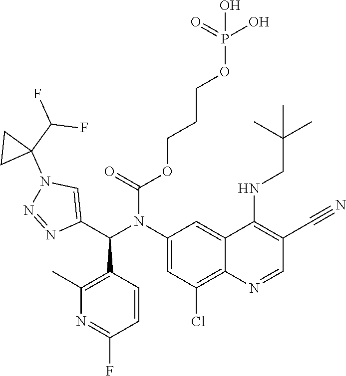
O(CCCOP(O)(=O)O)C(=O)N(C1=CC(Cl)=C2C(=C1)C(NCC(C)(C)C)=C(C#N)C=N2)C(C1=CN(C2(C(F)F)CC2)N=N1)C1=C(C)N=C(F)C=C1
